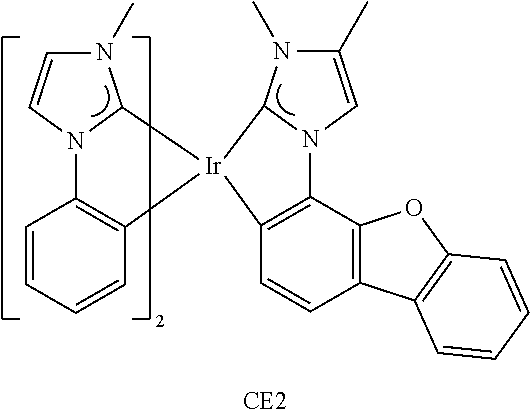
N1(C)C=CN2C1[Ir]1(C3=C2C=CC=C3)C2N(C)C(C)=CN2C2=C1C=CC1=C2OC2=C1C=CC=C2
